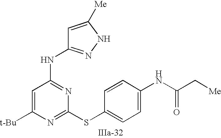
C1=C([t-Bu])N=C(SC2=CC=C(NC(C[Me])=O)C=C2)N=C1NC1=NNC([Me])=C1
